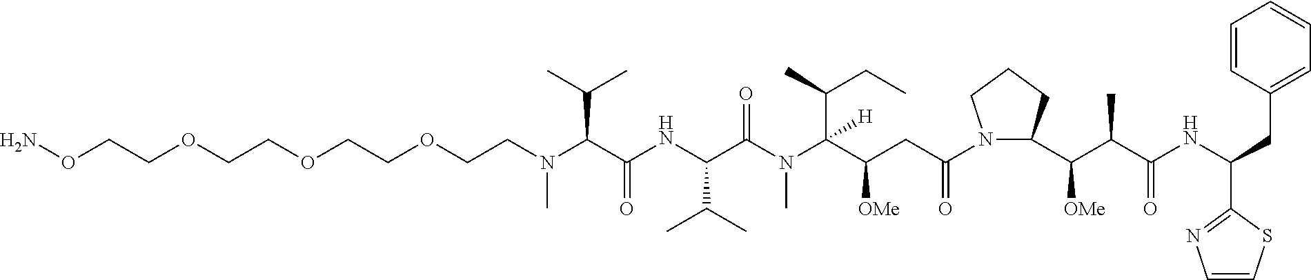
C(C(C(N(C(C(NC(C(N(CCOCCOCCOCCON)C)C(C)C)=O)C(C)C)=O)C)(C(CC)C)[H])[OMe])C(N1C(C(C(C(NC(C2=NC=CS2)CC2=CC=CC=C2)=O)C)[OMe])CCC1)=O
